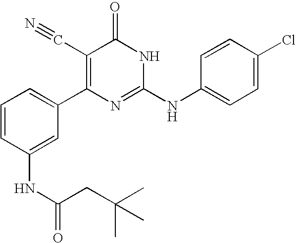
C1(NC(CC(C)(C)C)=O)=CC(C2=C(C#N)C(=O)NC(NC3=CC=C(Cl)C=C3)=N2)=CC=C1
